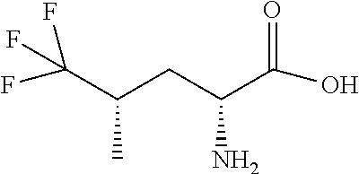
C(C(CC(C(=O)O)N)C)(F)(F)F
